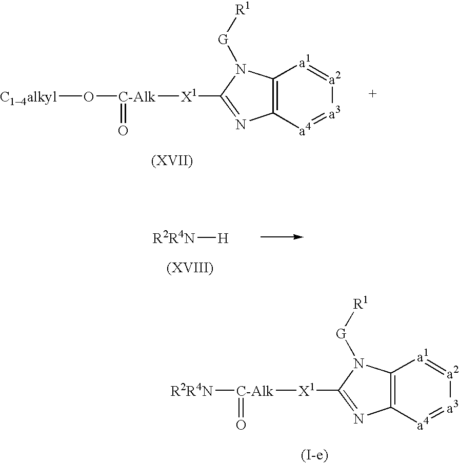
[C14alkyl]O[C-Alk](=O)[X1]C1=NC2=C([a1]=[a2][a3]=[a4]2)N1[G][R1].[R2R4N][H].[R2R4N][C-Alk](=O)[X1]C1=NC2=C([a1]=[a2][a3]=[a4]2)N1[G][R1]
